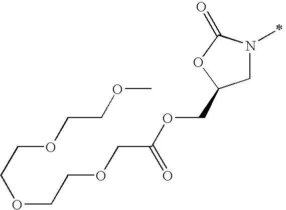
C1N(C)C(=O)OC1COC(COCCOCCOCCOC)=O
